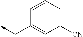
C1([CN])=CC=CC(C->C)=C1
